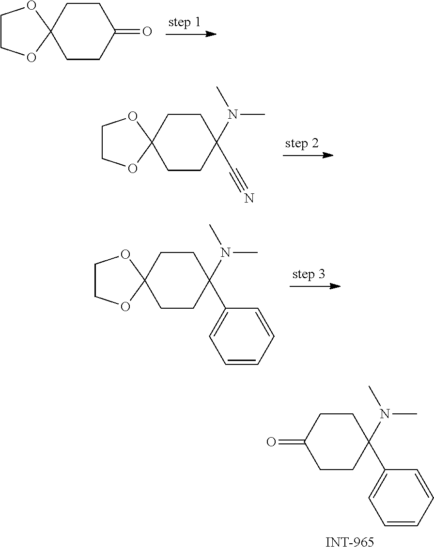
C1COC2(O1)CCC(=O)CC2.C1COC2(O1)CCC(C#N)(N(C)C)CC2.C1COC2(O1)CCC(C1=CC=CC=C1)(N(C)C)CC2.C1(=O)CCC(C2=CC=CC=C2)(N(C)C)CC1
